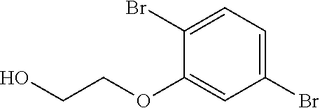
C1(Br)=CC=C(Br)C=C1OCCO
